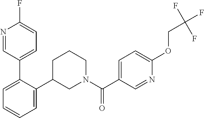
C1=C(C2=CC=C(F)N=C2)C(C2CN(C(C3=CC=C(OCC(F)(F)F)N=C3)=O)CCC2)=CC=C1
